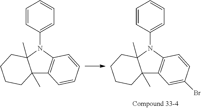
C12(C)C3=C(N(C4=CC=CC=C4)C1(C)CCCC2)C=CC=C3.C12(C)C3=C(N(C4=CC=CC=C4)C1(C)CCCC2)C=CC(Br)=C3
